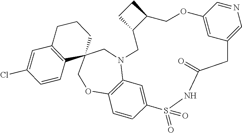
N12C3=C(OCC4(C1)CCCC1=C4C=CC(Cl)=C1)C=CC(=C3)S(=O)(=O)NC(=O)CC1=CN=CC(=C1)OCC1C(C2)CC1
